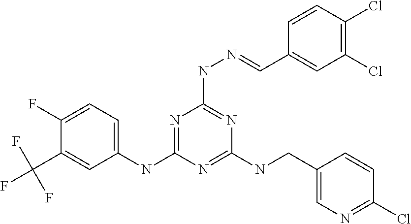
C1(NC2=NC(NN=CC3=CC(Cl)=C(Cl)C=C3)=NC(NCC3=CN=C(Cl)C=C3)=N2)=CC=C(F)C(C(F)(F)F)=C1
